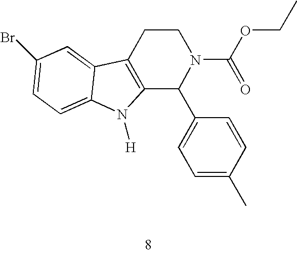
C12=C(CCN(C(=O)OCC)C1C1=CC=C(C)C=C1)C1=CC(Br)=CC=C1N2[H]
